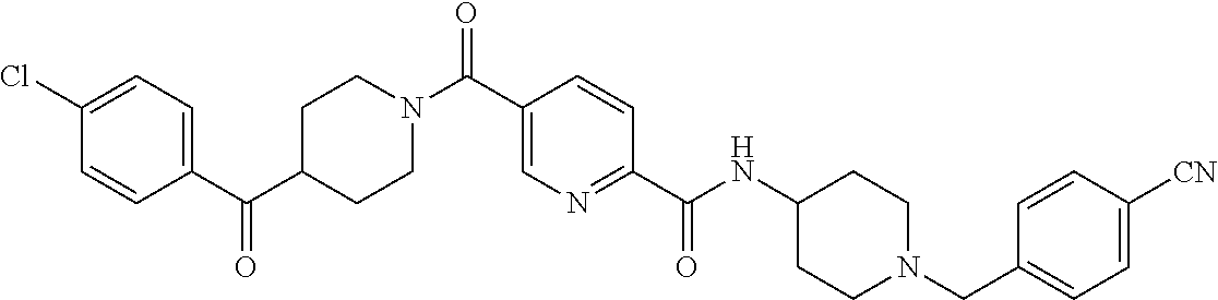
N(C(C1=NC=C(C(N2CCC(C(C3=CC=C(Cl)C=C3)=O)CC2)=O)C=C1)=O)C1CCN(CC2=CC=C([CN])C=C2)CC1
